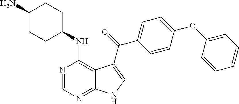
C1(N)CCC(NC2=C3C(=NC=N2)NC=C3C(=O)C2=CC=C(OC3=CC=CC=C3)C=C2)CC1
